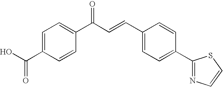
C1=C(C(O)=O)C=CC(C(=O)C=CC2=CC=C(C3=NC=CS3)C=C2)=C1
